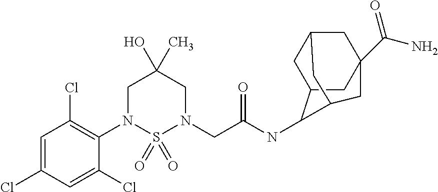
C1=C(Cl)C=C(Cl)C(N2S(=O)(=O)N(CC(NC3C4CC5CC(C(=O)N)(CC3C5)C4)=O)CC(C)(O)C2)=C1Cl
